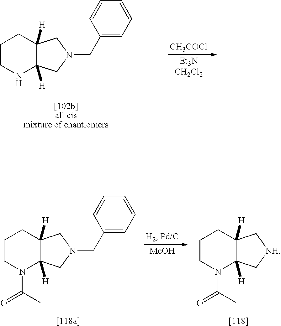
C1CNC2([H])C([H])(C1)CN(CC1=CC=CC=C1)C2.[CH3COCl].[MeOH].C1CN(C(C)=O)C2([H])C([H])(C1)CN(CC1=CC=CC=C1)C2.C1CN(C(C)=O)C2([H])C([H])(C1)C[NH]C2
